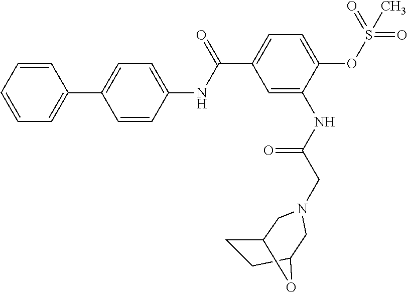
C1=CC=CC=C1C1=CC=C(NC(C2=CC=C(OS(=O)(=O)C)C(NC(CN3CC4CCC(C3)O4)=O)=C2)=O)C=C1
